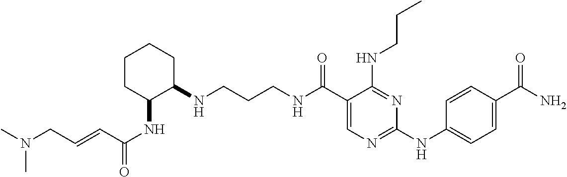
C(CCNC(C1=CN=C(NC2=CC=C(C(N)=O)C=C2)N=C1NCCC)=O)NC1CCCCC1NC(=O)C=CCN(C)C
